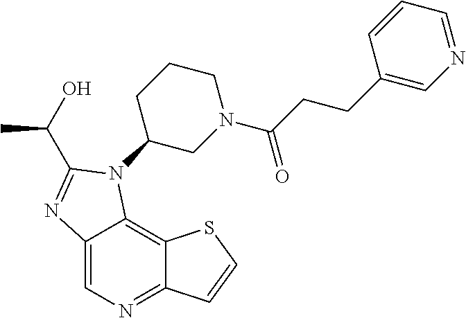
C12=CN=C3C(=C1N(C1CN(C(CCC4=CN=CC=C4)=O)CCC1)C(C(C)O)=N2)SC=C3
